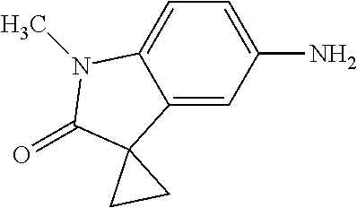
C1=C(N)C=C2C(=C1)N(C)C(=O)C21CC1
